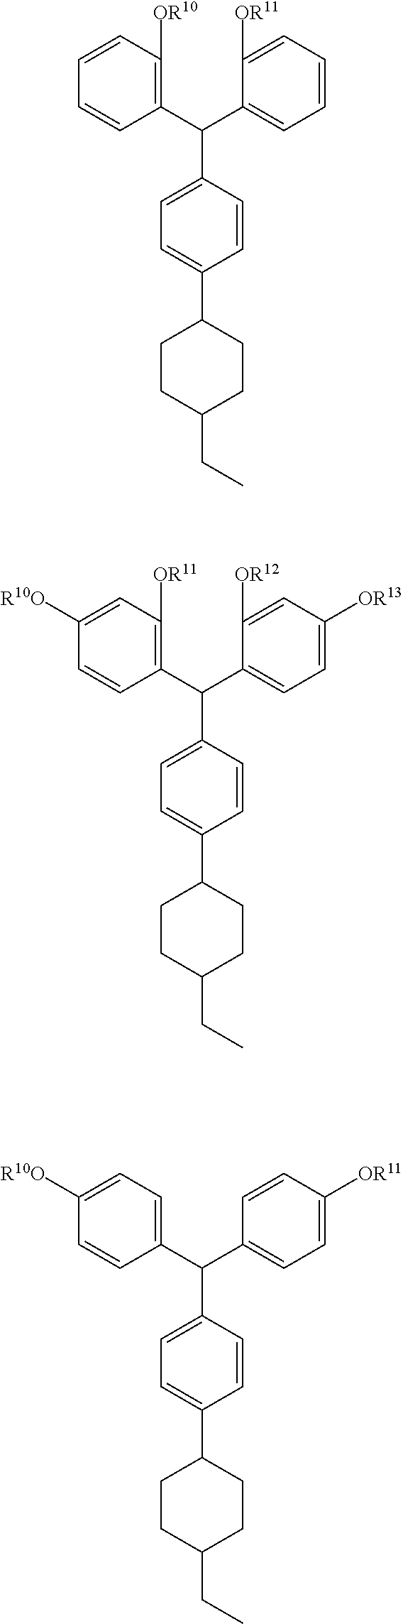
C1(C(C2=CC=C([OR13])C=C2[OR12])C2=CC=C(C3CCC(CC)CC3)C=C2)=C([OR11])C=C([R10O])C=C1.C1(C(C2=CC=C([OR11])C=C2)C2=CC=C(C3CCC(CC)CC3)C=C2)=CC=C([R10O])C=C1.C1(C(C2=CC=CC=C2[OR11])C2=CC=C(C3CCC(CC)CC3)C=C2)=C([OR10])C=CC=C1
